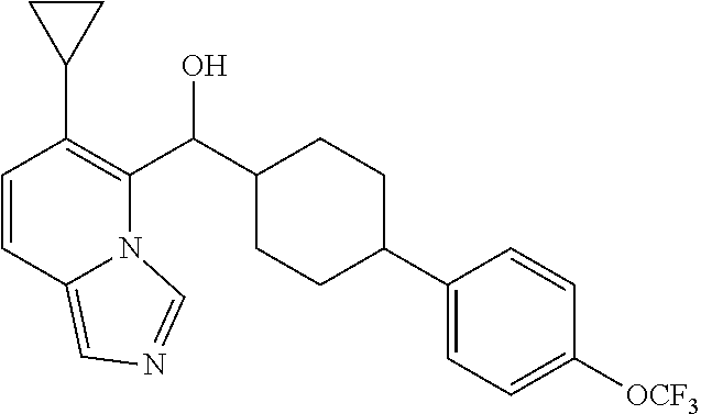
C1=CC2=CN=CN2C(C(C2CCC(C3=CC=C([OCF3])C=C3)CC2)O)=C1C1CC1
